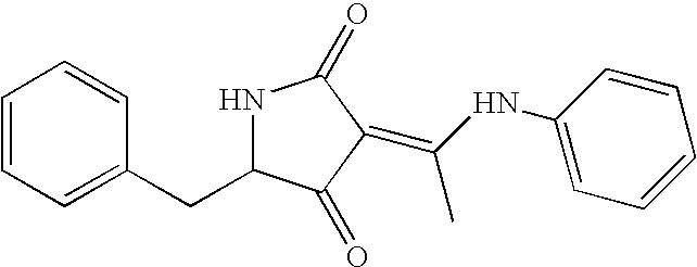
C1=CC=C(CC2NC(=O)C(=C(NC3=CC=CC=C3)C)C2=O)C=C1
